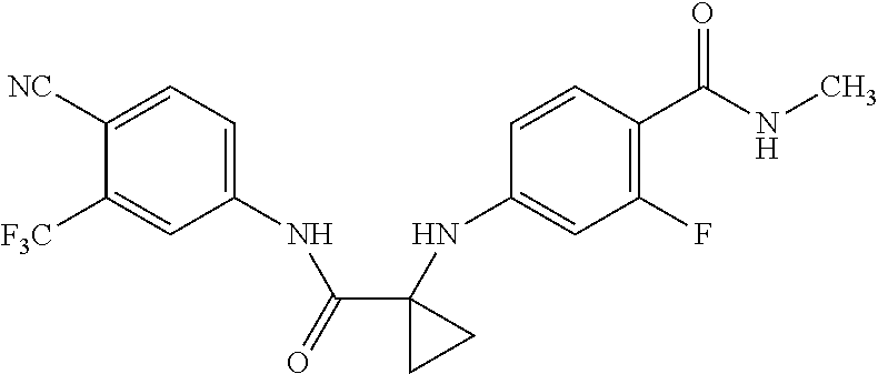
C1(NC(C2(NC3=CC(F)=C(C(NC)=O)C=C3)CC2)=O)=CC=C([NC])C([F3C])=C1
